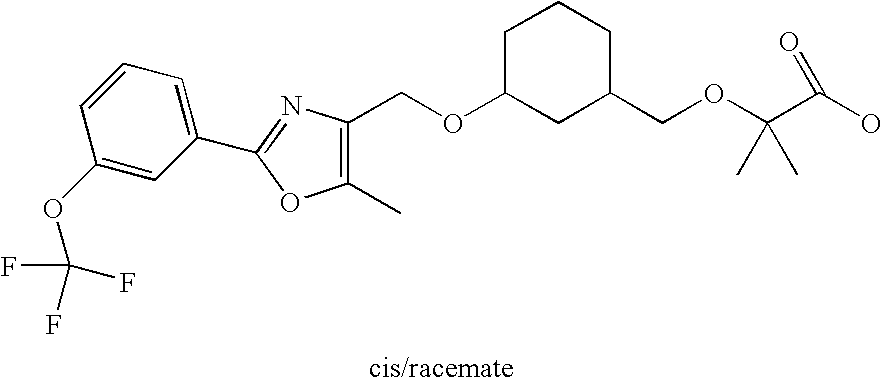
C1=CC=C(C2=NC(COC3CC(COC(C(O)=O)(C)C)CCC3)=C(C)O2)C=C1OC(F)(F)F
